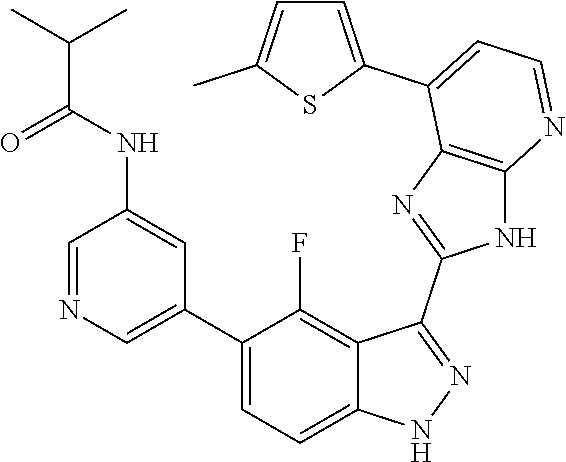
C1=NC=C(C2=CC=C3C(=C2F)C(C2=NC4=C(N2)N=CC=C4C2=CC=C(C)S2)=NN3)C=C1NC(C(C)C)=O
